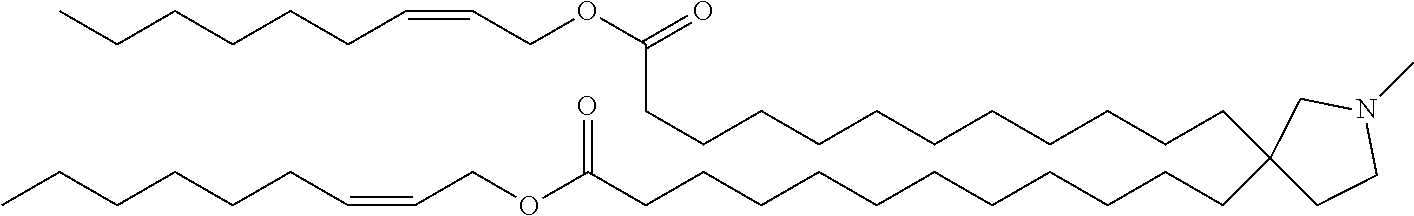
C(CCCCCCC(OCC=CCCCCCC)=O)CCCCC1(CCCCCCCCCCCC(OCC=CCCCCCC)=O)CCN(C)C1
